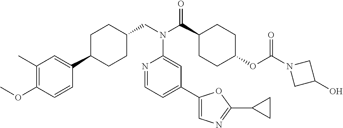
C1(C)=C(OC)C=CC(C2CCC(CN(C3=CC(C4=CN=C(C5CC5)O4)=CC=N3)C(=O)C3CCC(OC(=O)N4CC(O)C4)CC3)CC2)=C1
